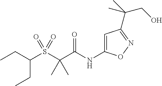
S(C(C(NC1=CC(C(C)(CO)C)=NO1)=O)(C)C)(=O)(=O)C(CC)CC
